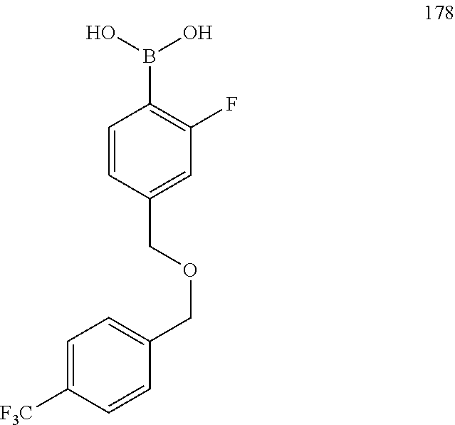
C1=CC(COCC2=CC=C([F3C])C=C2)=CC(F)=C1B(O)O
